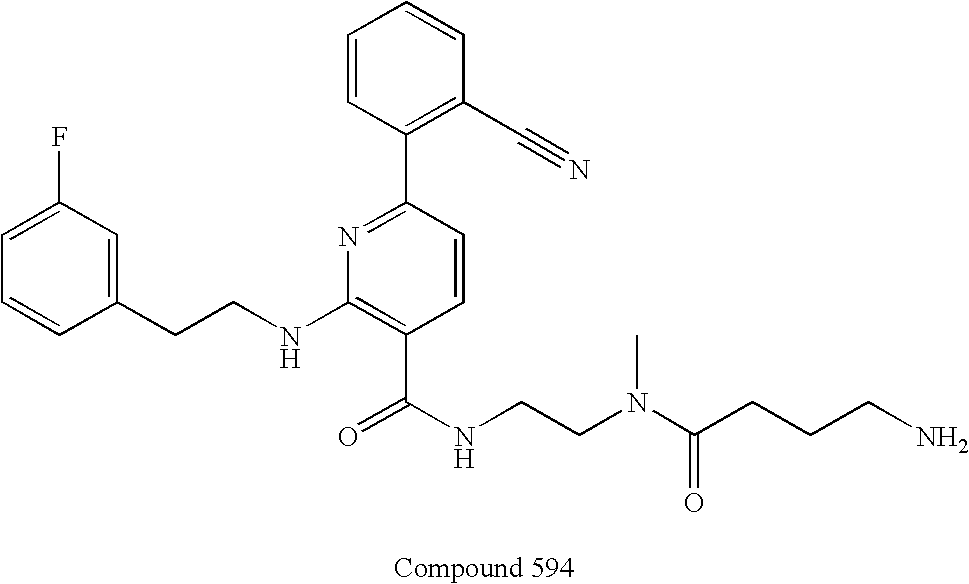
C1=CC(CCNC2=C(C(NCCN(C(CCCN)=O)C)=O)C=CC(C3=C(C#N)C=CC=C3)=N2)=CC(F)=C1
